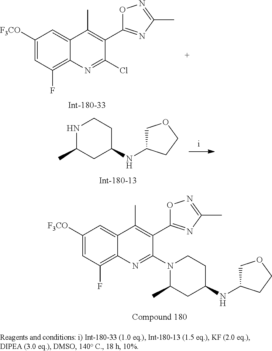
C1([F3CO])=CC(F)=C2C(=C1)C(C)=C(C1=NC(C)=NO1)C(N1C(C)CC(NC3COCC3)CC1)=N2.C1([F3CO])=CC(F)=C2C(=C1)C(C)=C(C1=NC(C)=NO1)C(Cl)=N2.N1C(C)CC(NC2COCC2)CC1
